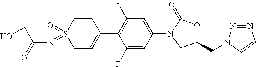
C1C=C(C2=C(F)C=C(N3CC(CN4N=NC=C4)OC3=O)C=C2F)CCS1(=O)=NC(CO)=O
